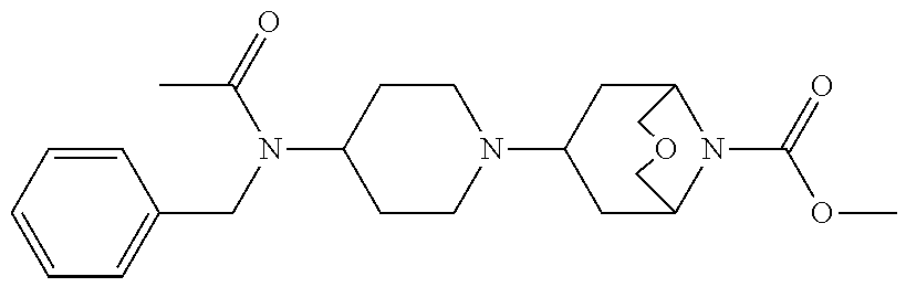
C1CN(C2CC3N(C(=O)OC)C(C2)COC3)CCC1N(C(C)=O)CC1=CC=CC=C1
